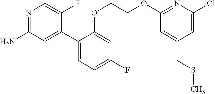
N1=C(N)C=C(C2=CC=C(F)C=C2OCCOC2=NC(Cl)=CC(CSC)=C2)C(F)=C1
